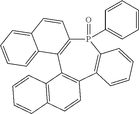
P1(=O)(C2=CC=CC=C2)C2=C(C3=C(C4=C1C=CC=C4)C=CC1=C3C=CC=C1)C1=CC=CC=C1C=C2
